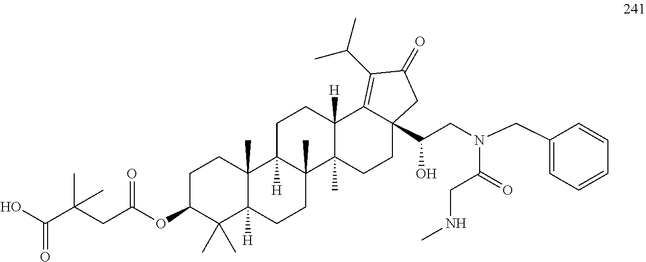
C1C(OC(CC(C(O)=O)(C)C)=O)C(C)(C)C2([H])C(C)(C1)C1([H])C(C)(CC2)C2(C)C([H])(CC1)C1=C(C(C)C)C(=O)CC1(C(CN(CC1=CC=CC=C1)C(=O)CNC)O)CC2
